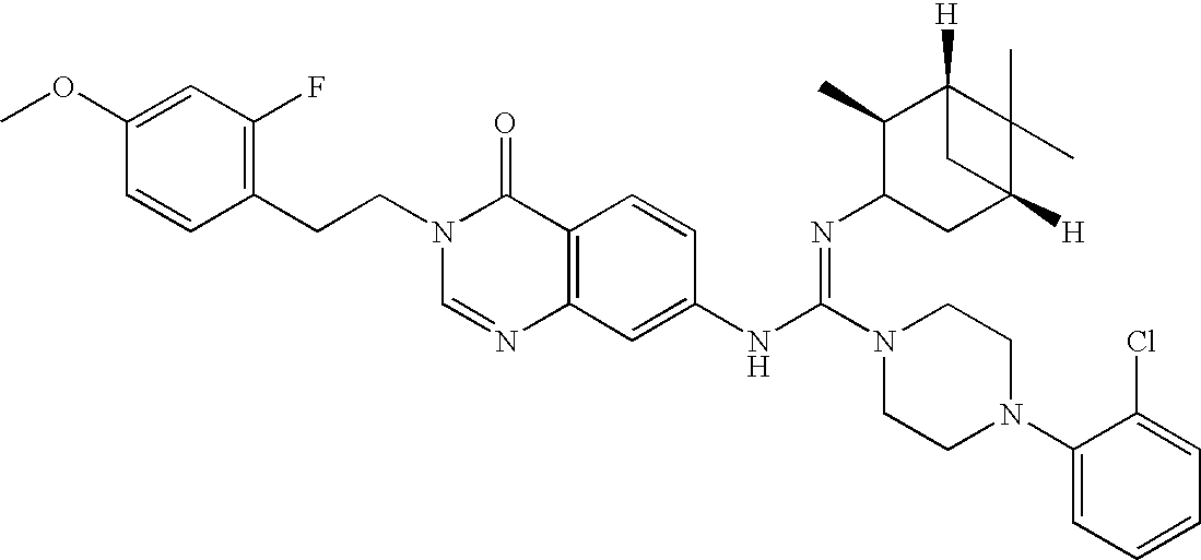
C1(CCN2C=NC3=C(C2=O)C=CC(NC(N2CCN(C4=CC=CC=C4Cl)CC2)=NC2CC4([H])C(C)(C)C([H])(C2C)C4)=C3)=C(F)C=C(OC)C=C1
